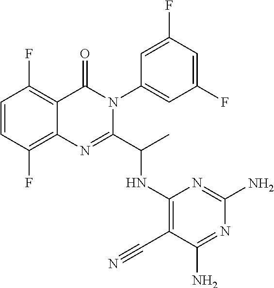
C1=CC(F)=C2C(=C1F)C(=O)N(C1=CC(F)=CC(F)=C1)C(C(C)NC1=C(C#N)C(N)=NC(N)=N1)=N2
